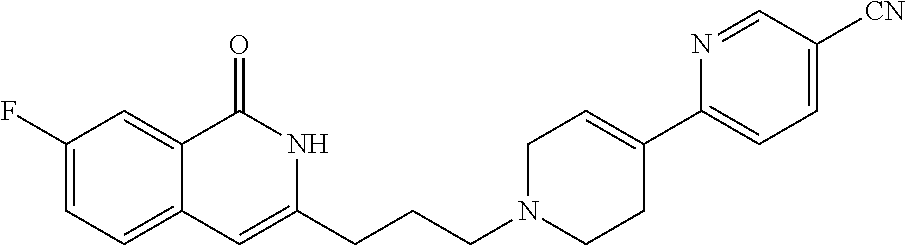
C1(F)=CC=C2C(=C1)C(=O)NC(CCCN1CCC(C3=CC=C([CN])C=N3)=CC1)=C2
